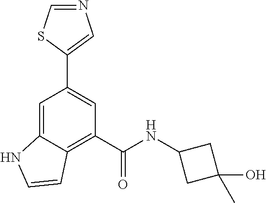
N1=CSC(C2=CC(C(NC3CC(C)(O)C3)=O)=C3C(=C2)NC=C3)=C1
